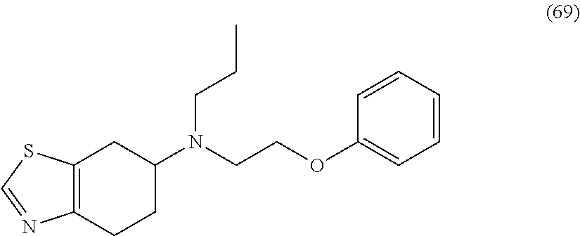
C12=C(CCC(N(CCOC3=CC=CC=C3)CCC)C1)N=CS2
